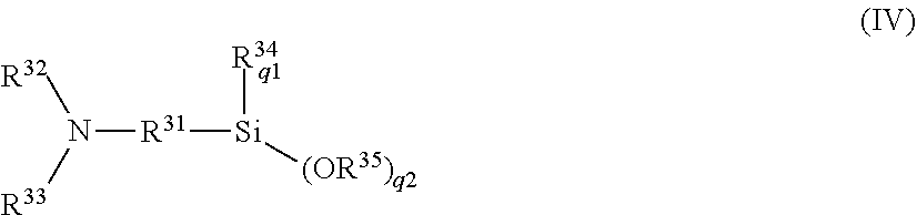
[R31](N([R33])[R32])[Si]([R34])[(OR35)q2]
